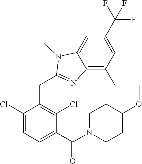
C1(Cl)=CC=C(C(=O)N2CCC(OC)CC2)C(Cl)=C1CC1=NC2=C(C)C=C(C(F)(F)F)C=C2N1C
